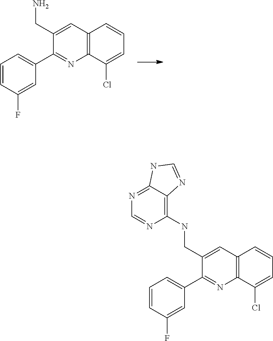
C12=C(C(Cl)=CC=C1)N=C(C1=CC=CC(F)=C1)C(CN)=C2.N(C1=C2C(=NC=N1)NC=N2)CC1=CC2=C(C(Cl)=CC=C2)N=C1C1=CC=CC(F)=C1
